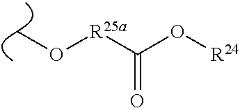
CO[R25a]C(=O)O[R24]
